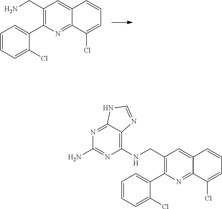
C1(CN)=C(C2=CC=CC=C2Cl)N=C2C(=C1)C=CC=C2Cl.C1(CNC2=C3C(=NC(N)=N2)NC=N3)=C(C2=CC=CC=C2Cl)N=C2C(=C1)C=CC=C2Cl
